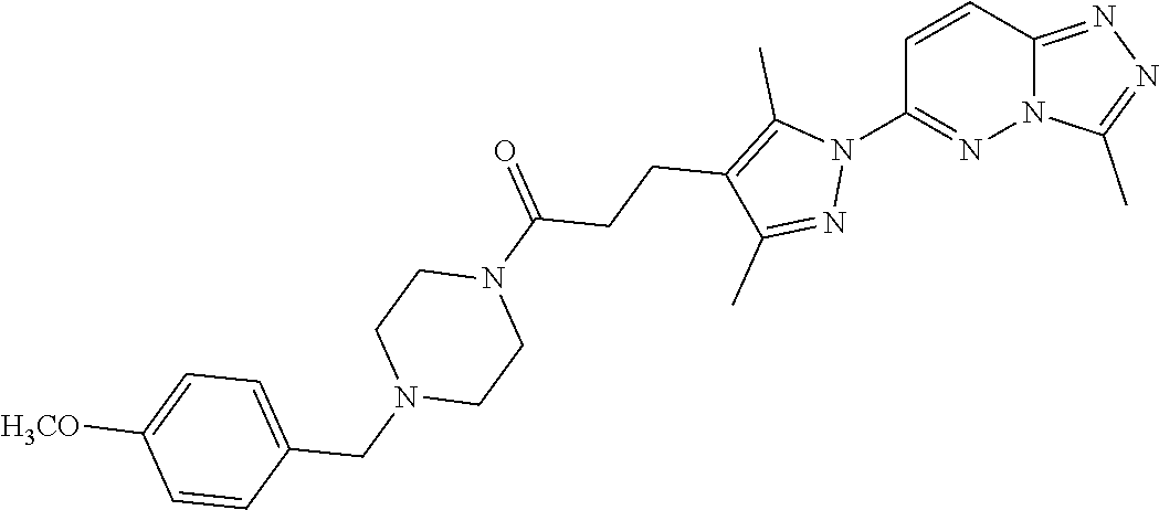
C1=CC2=NN=C(C)N2N=C1N1C(C)=C(CCC(N2CCN(CC3=CC=C([H3CO])C=C3)CC2)=O)C(C)=N1
